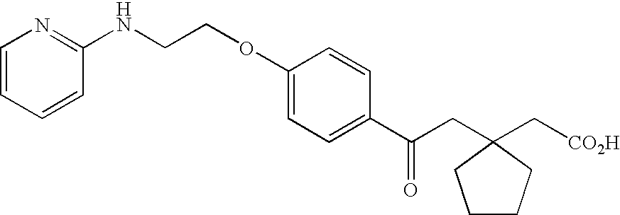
C1=CC=CC(NCCOC2=CC=C(C(CC3(C[CO2H])CCCC3)=O)C=C2)=N1
